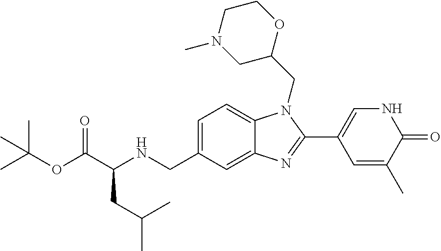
C(OC(C(NCC1=CC=C2C(=C1)N=C(C1=CNC(=O)C(C)=C1)N2CC1OCCN(C)C1)CC(C)C)=O)(C)(C)C
